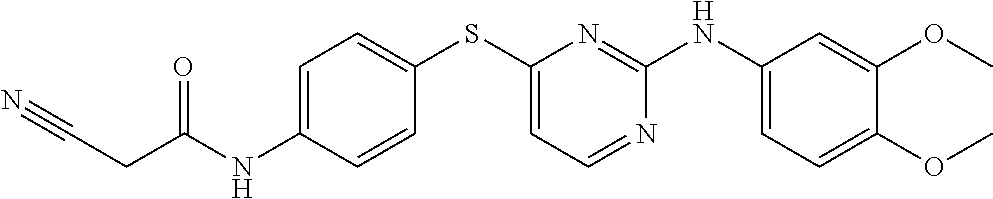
C1=C(NC(CC#N)=O)C=CC(SC2=CC=NC(NC3=CC=C(OC)C(OC)=C3)=N2)=C1
